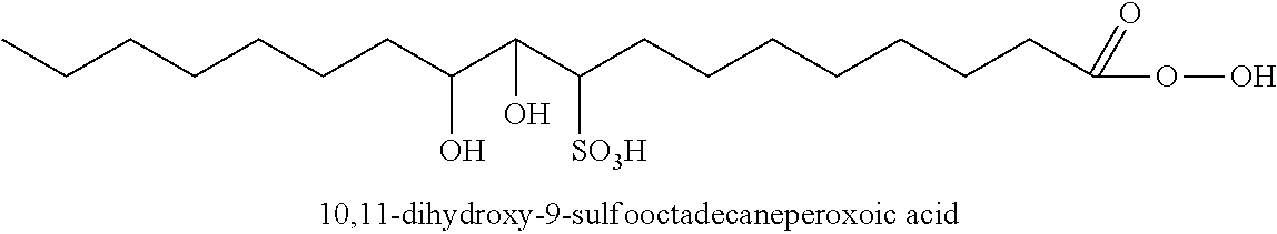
C(CCCCCC(C(C(CCCCCCCC(OO)=O)[SO3H])O)O)C
